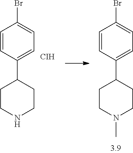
C1=CC(C2CCNCC2)=CC=C1Br.[CIH].C1=CC(C2CCN(C)CC2)=CC=C1Br
